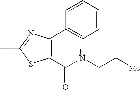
C1=CC=CC(C2=C(C(NCC[Me])=O)SC(C)=N2)=C1
